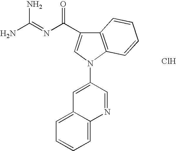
NC(=NC(=O)C1=CN(C2=CC3=CC=CC=C3N=C2)C2=C1C=CC=C2)N.Cl
